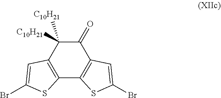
C1(=O)C([C10H21])([C10H21])C2=C(C3=C1C=C(Br)S3)SC(Br)=C2
